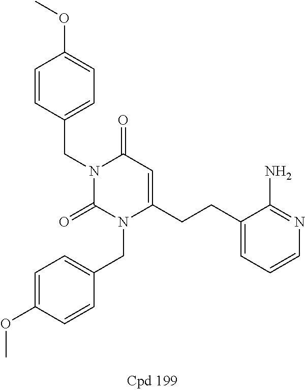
C1=CC(CN2C(=O)N(CC3=CC=C(OC)C=C3)C(CCC3=CC=CN=C3N)=CC2=O)=CC=C1OC
